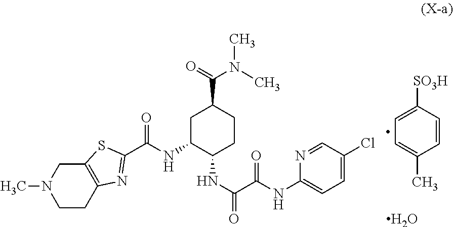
C1=C([SO3H])C=CC(C)=C1.C1CC2=C(CN1C)SC(C(NC1C(NC(=O)C(NC3=CC=C(Cl)C=N3)=O)CCC(C(=O)N(C)C)C1)=O)=N2.O
